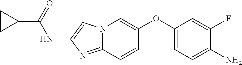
C1(OC2=CN3C(=NC(NC(C4CC4)=O)=C3)C=C2)=CC=C(N)C(F)=C1
